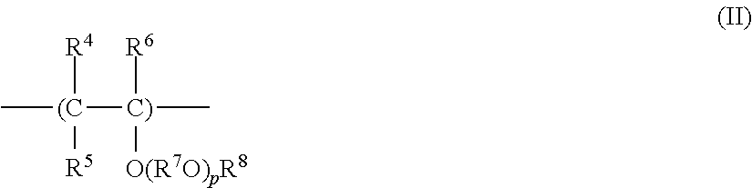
C[(C]([C)](C)([R6])[O(R7O)pR8])([R4])[R5]
